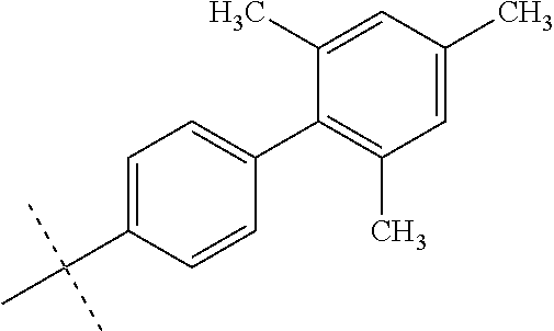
C1(C2=C(C)C=C(C)C=C2C)=CC=C(C(C)(C)C)C=C1
